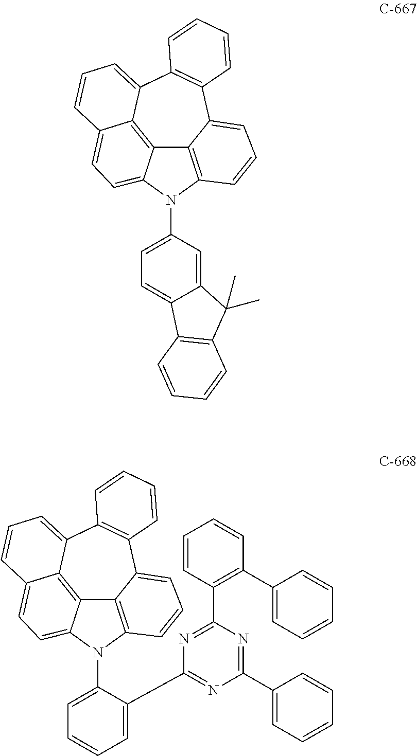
C1(N2C3=CC=C4C5=C3C3=C2C=CC=C3C2=C(C5=CC=C4)C=CC=C2)=CC=C2C(=C1)C(C)(C)C1=C2C=CC=C1.C1(N2C3=CC=C4C5=C3C3=C2C=CC=C3C2=C(C5=CC=C4)C=CC=C2)=CC=CC=C1C1=NC(C2=CC=CC=C2)=NC(C2=C(C3=CC=CC=C3)C=CC=C2)=N1
